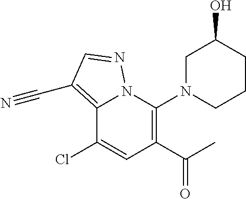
C1(C(C)=O)=C(N2CCCC(O)C2)N2C(=C(C#N)C=N2)C(Cl)=C1
